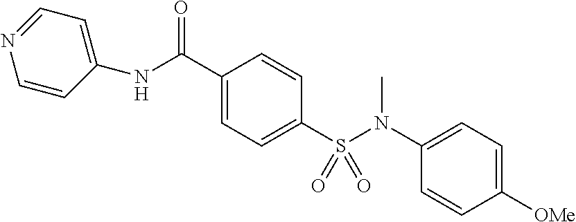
N(C(C1=CC=C(S(N(C2=CC=C([OMe])C=C2)C)(=O)=O)C=C1)=O)C1=CC=NC=C1
